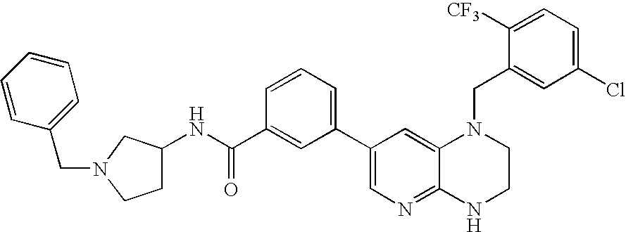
N(C(C1=CC(C2=CN=C3C(=C2)N(CC2=CC(Cl)=CC=C2[CF3])CCN3)=CC=C1)=O)C1CCN(CC2=CC=CC=C2)C1
